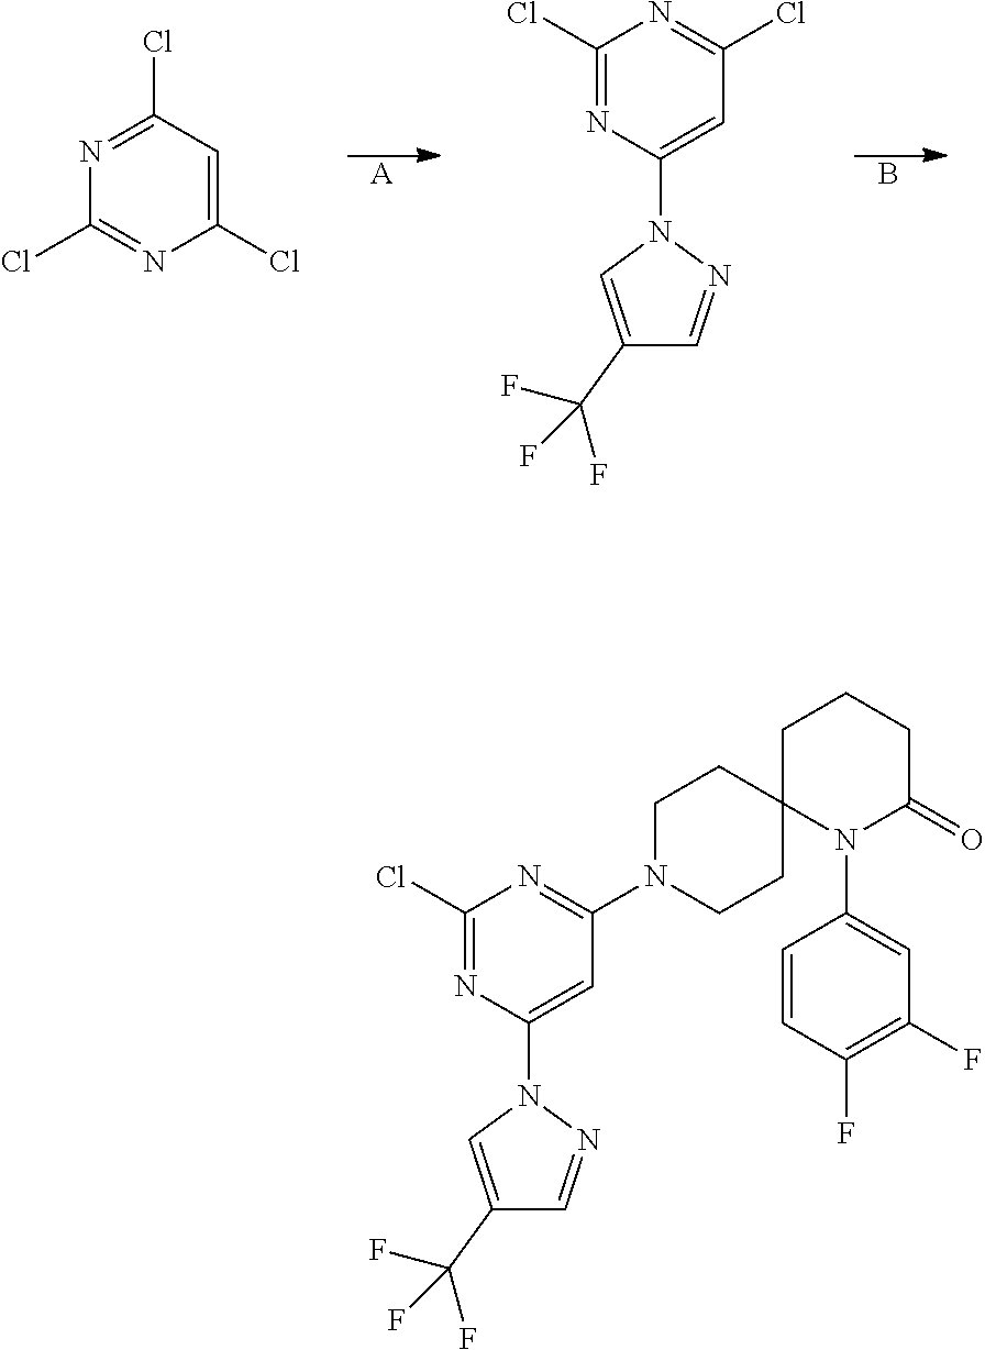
[A].B.C1(Cl)=NC(Cl)=NC(Cl)=C1.C1(Cl)=NC(N2C=C(C(F)(F)F)C=N2)=CC(Cl)=N1.C1(Cl)=NC(N2C=C(C(F)(F)F)C=N2)=CC(N2CCC3(CC2)N(C2=CC(F)=C(F)C=C2)C(=O)CCC3)=N1
